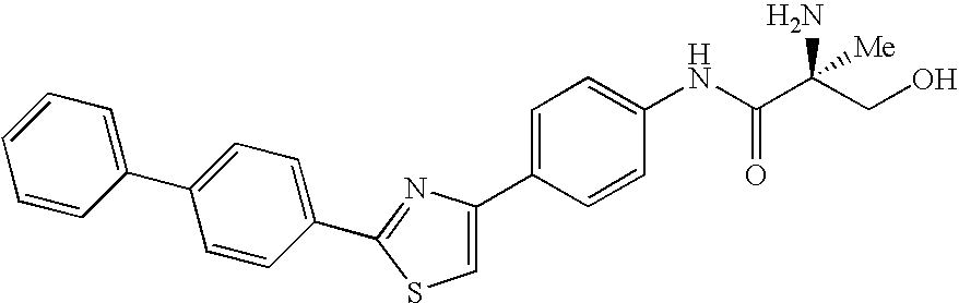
C1=C(C2=CC=C(NC(=O)C(N)([Me])CO)C=C2)N=C(C2=CC=C(C3=CC=CC=C3)C=C2)S1
